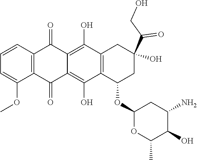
C12=C(C=CC=C1OC)C(=O)C1=C(O)C3=C(C(O)=C1C2=O)C(OC1OC(C)C(O)C(N)C1)CC(C(=O)CO)(O)C3
